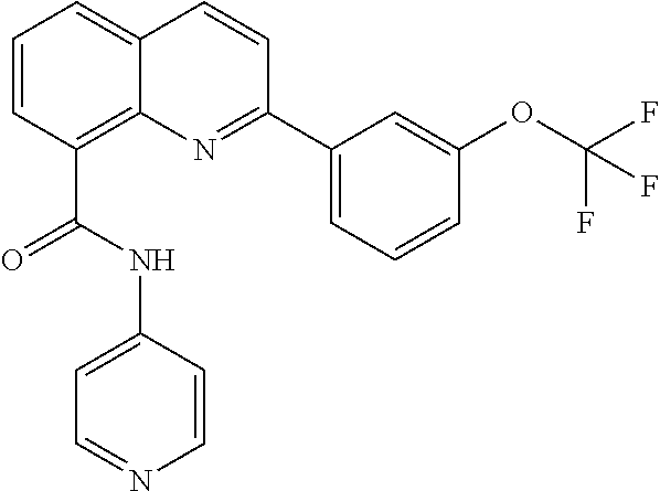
C(C1=C2C(=CC=C1)C=CC(C1=CC=CC(OC(F)(F)F)=C1)=N2)(NC1=CC=NC=C1)=O
